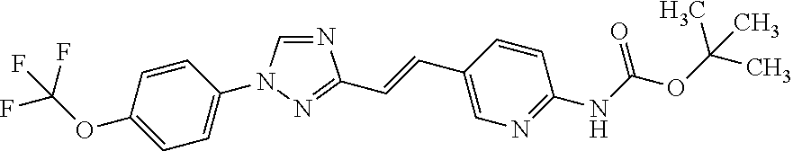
C1(N2C=NC(C=CC3=CN=C(NC(OC(C)(C)C)=O)C=C3)=N2)=CC=C(OC(F)(F)F)C=C1
